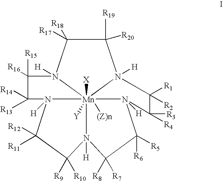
C1([R20])([R19])C([R18])([R17])N2([H])[Mn]345([X])([Y])([(Z)n])N1([H])C([R1])([R2])C([R3])([R4])N3([H])C([R5])([R6])C([R7])([R8])N4([H])C([R10])([R9])C([R12])([R11])N5([H])C([R14])([R13])C2([R15])[R16]
